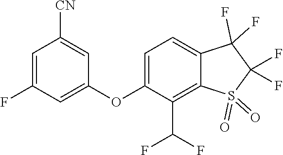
C1([CN])=CC(OC2=CC=C3C(=C2C(F)F)S(=O)(=O)C(F)(F)C3(F)F)=CC(F)=C1
